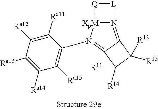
C1(N2=C3C(=N4[XpM]2[Q][L]4)C([R15])([R13])C3([R14])[R11])=C([Ra15])C([Ra14])=C([Ra13])C([Ra12])=C1[Ra11]
